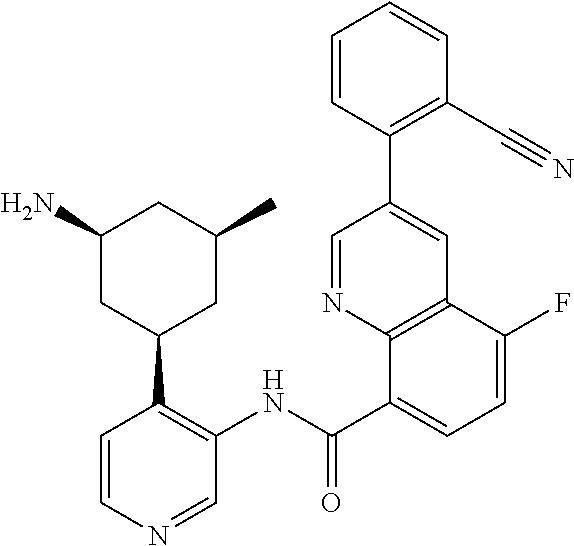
C1=NC2=C(C=C1C1=C(C#N)C=CC=C1)C(F)=CC=C2C(NC1=C(C2CC(C)CC(N)C2)C=CN=C1)=O
